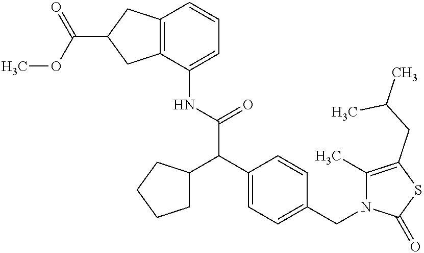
COC(C1CC2=C(C1)C=CC=C2NC(C(C1=CC=C(CN2C(C)=C(CC(C)C)SC2=O)C=C1)C1CCCC1)=O)=O
